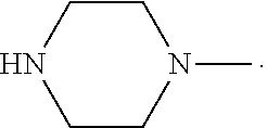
N1(C)CCNCC1
